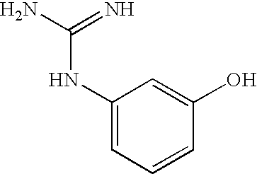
C1(NC(N)=N)=CC=CC(O)=C1
